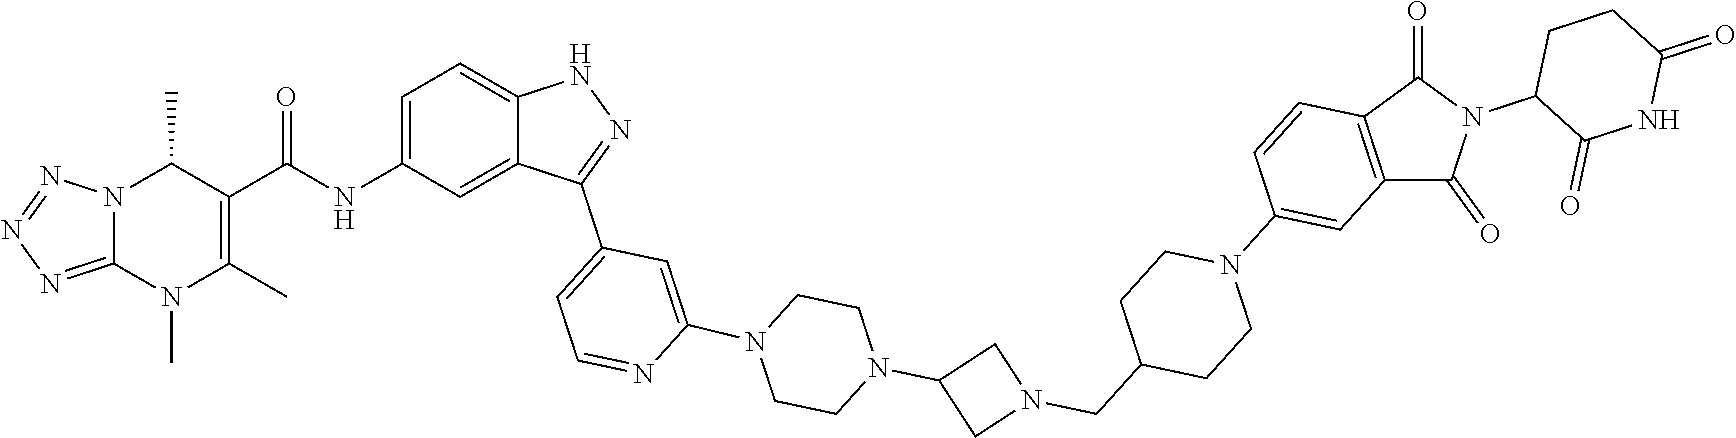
N12C(=NN=N1)N(C)C(C)=C(C(=O)NC1=CC=C3C(=C1)C(C1=CC=NC(N4CCN(C5CN(CC6CCN(C7=CC8=C(C=C7)C(=O)N(C7C(=O)NC(=O)CC7)C8=O)CC6)C5)CC4)=C1)=NN3)C2C
